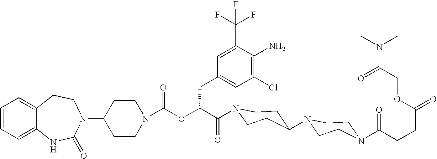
C12=CC=CC=C1NC(=O)N(C1CCN(C(OC(C(=O)N3CCC(N4CCN(C(CCC(=O)OCC(N(C)C)=O)=O)CC4)CC3)CC3=CC(Cl)=C(N)C(C(F)(F)F)=C3)=O)CC1)CC2
